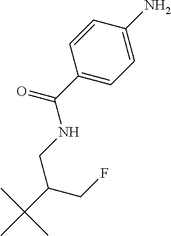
C1(C(=O)NCC(C(C)(C)C)CF)=CC=C(N)C=C1
